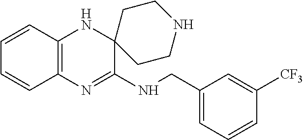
C12=C(N=C(NCC3=CC=CC([CF3])=C3)C3(N1)CCNCC3)C=CC=C2
